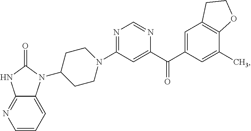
N1=C(N2CCC(N3C4=CC=CN=C4NC3=O)CC2)C=C(C(C2=CC3=C(C(C)=C2)OCC3)=O)N=C1
